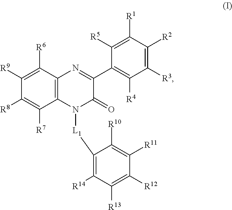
C1([R9])=C([R6])C2=C(C([R7])=C1[R8])N([L1]C1=C([R14])C([R13])=C([R12])C([R11])=C1[R10])C(=O)C(C1=C([R4])C([R3])=C([R2])C([R1])=C1[R5])=N2
